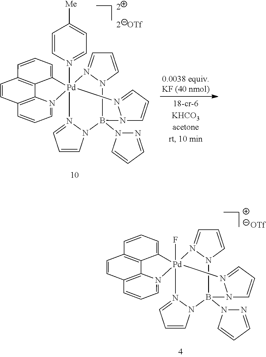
B12(N3N=CC=C3)N3C=CC=N3[Pd]3(N4=CC=C([Me])C=C4)(C4=CC=CC5=C4C4=C(C=C5)C=CC=N43)(N3=CC=CN13)N1=CC=CN21.B12(N3N=CC=C3)N3C=CC=N3[Pd]3(F)(C4=CC=CC5=C4C4=C(C=C5)C=CC=N43)(N3=CC=CN13)N1=CC=CN21
